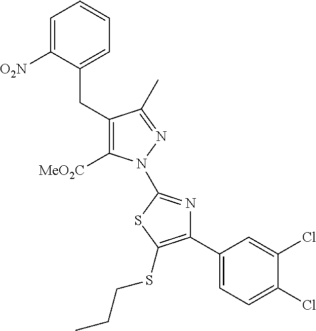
C1=C([O2N])C(CC2=C([MeO2C])N(C3=NC(C4=CC=C(Cl)C(Cl)=C4)=C(SCCC)S3)N=C2C)=CC=C1
